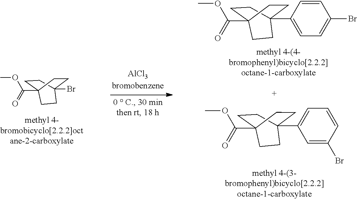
C(=O)(OC)C12CCC(C3=CC=C(Br)C=C3)(CC1)CC2.C(=O)(OC)C12CCC(C3=CC=CC(Br)=C3)(CC1)CC2.C(=O)(OC)C12CCC(Br)(CC1)CC2
